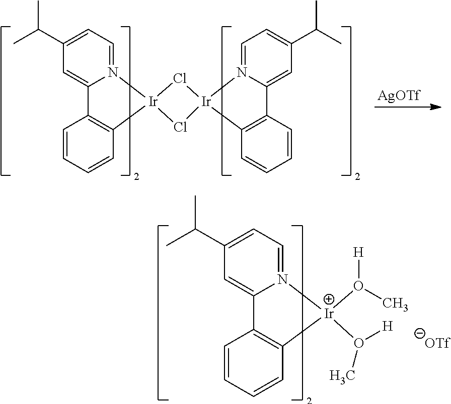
C1=N2C(=CC(C(C)C)=C1)C1=C(C=CC=C1)[Ir]21Cl[Ir]2(N3=CC=C(C(C)C)C=C3C3=C2C=CC=C3)Cl1.[AgOTf].C1=N2C(=CC(C(C)C)=C1)C1=C(C=CC=C1)[Ir]2(O(C)[H])O([H])C
